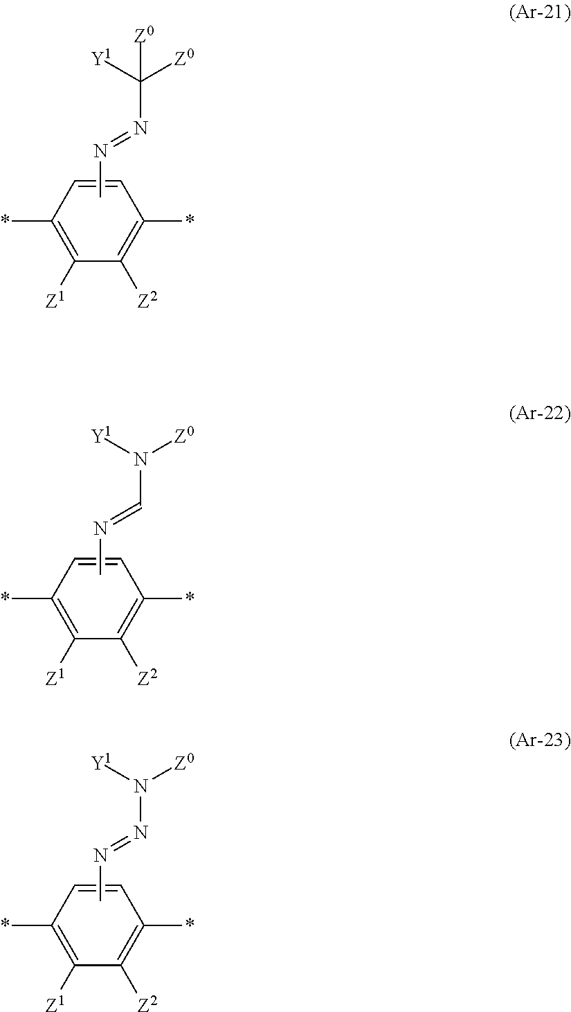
C1=CC(*)=C([Z2])C([Z1])=C1*.CN=NC([Z0])([Y1])[Z0].C1=CC(*)=C([Z2])C([Z1])=C1*.CN=NN([Z0])[Y1].C1=CC(*)=C([Z2])C([Z1])=C1*.CN=CN([Z0])[Y1]
